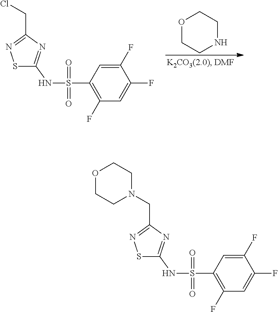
O1CCNCC1.S1C(NS(=O)(=O)C2=C(F)C=C(F)C(F)=C2)=NC(CCl)=N1.S1C(NS(=O)(=O)C2=C(F)C=C(F)C(F)=C2)=NC(CN2CCOCC2)=N1
